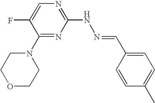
N1=C(NN=CC2=CC=C(C)C=C2)N=C(N2CCOCC2)C(F)=C1
